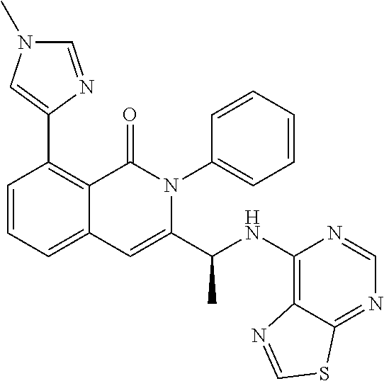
C1(C2=C3C(=CC=C2)C=C(C(NC2=C4C(=NC=N2)SC=N4)C)N(C2=CC=CC=C2)C3=O)=CN(C)C=N1
